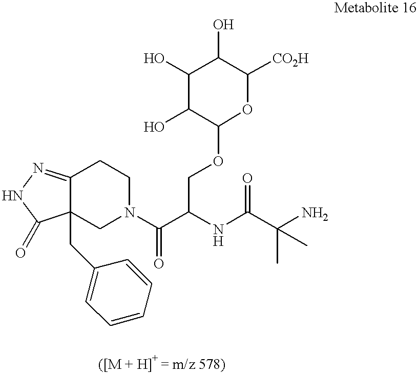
C12=NNC(=O)C1(CC1=CC=CC=C1)CN(C(C(COC1C(O)C(O)C(O)C([CO2H])O1)NC(C(C)(C)N)=O)=O)CC2
